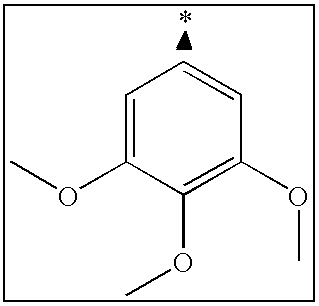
C1=C(OC)C(OC)=C(OC)C=C1
